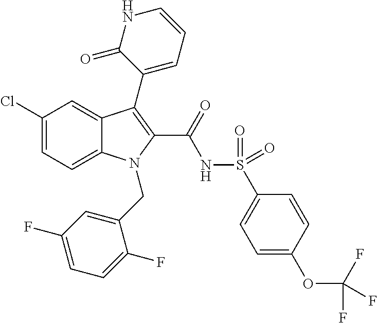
C1(Cl)=CC=C2C(=C1)C(C1=CC=CNC1=O)=C(C(=O)NS(=O)(=O)C1=CC=C(OC(F)(F)F)C=C1)N2CC1=CC(F)=CC=C1F
